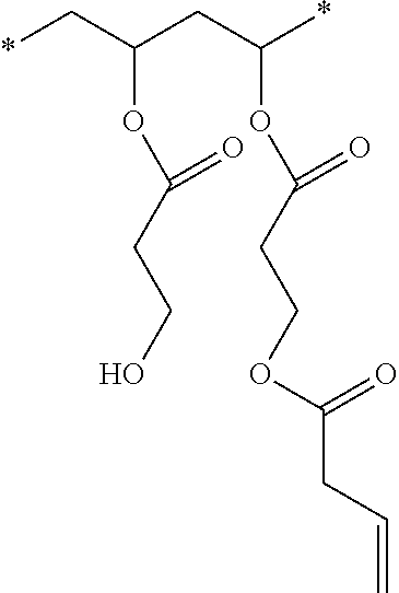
*CC(CC(*)OC(CCOC(CC=C)=O)=O)OC(CCO)=O
